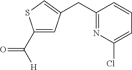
[H]C(C1=CC(CC2=NC(Cl)=CC=C2)=CS1)=O
